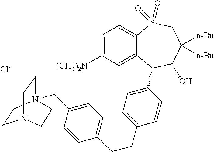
C12=CC=C([(CH3)2N])C=C1C(C1=CC=C(CCC3=CC=C(C[N+]45CCN(CC4)CC5)C=C3)C=C1)C(O)C([n-Bu])([n-Bu])CS2(=O)=O.[Cl-]
